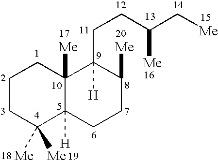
C1CC([Me])([Me])C2([H])C([Me])(C1)C(CCC(C[Me])[Me])([H])C([Me])CC2
